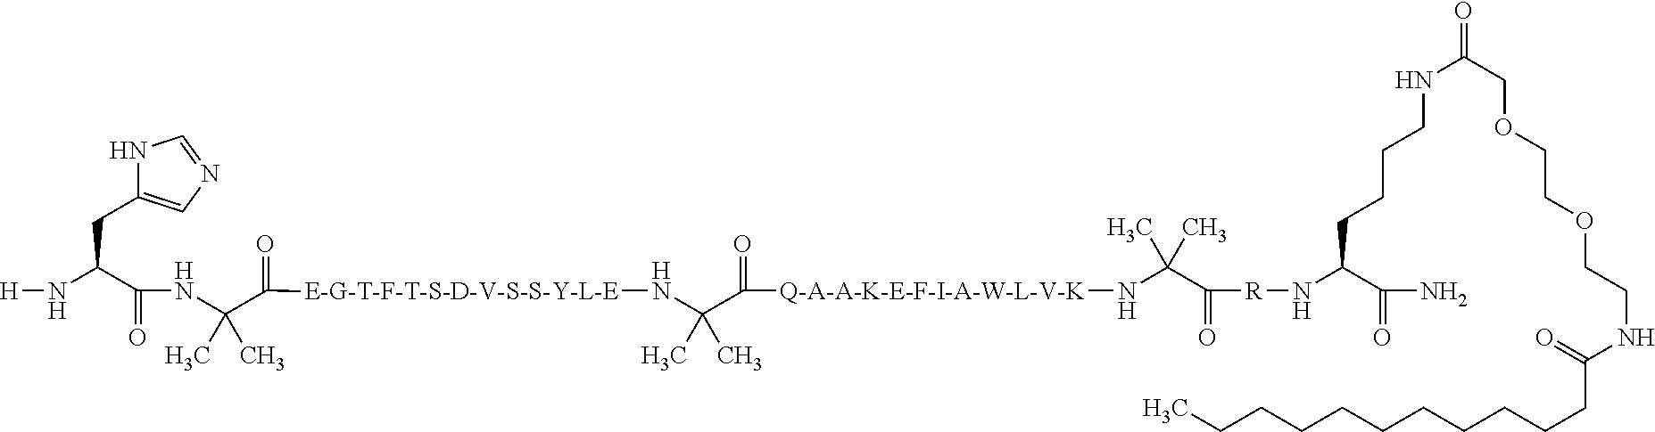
N1C(CC(N[H])C(=O)NC(C)(C)C([E-G-T-F-T-S-D-V-S-S-Y-L-E]NC(C([Q-A-A-K-E-F-I-A-W-L-V-K]NC(C([R]NC(C(N)=O)CCCCNC(=O)COCCOCCNC(CCCCCCCCCCC)=O)=O)(C)C)=O)(C)C)=O)=CN=C1
